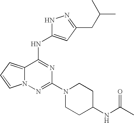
C12=CC=CN1N=C(N1CCC(NC(C)=O)CC1)N=C2NC1=CC(CC(C)C)=NN1
